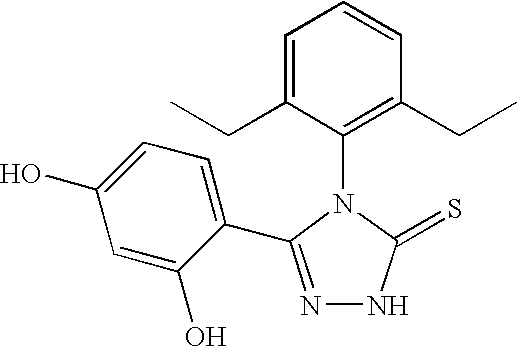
C1(N2C(=S)NN=C2C2=CC=C(O)C=C2O)=C(CC)C=CC=C1CC
